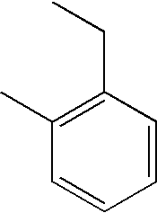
C1(CC)=C(C)C=CC=C1
